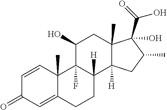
C1(=O)C=C2CCC3([H])C(F)(C2(C)C=C1)C(O)CC1(C)C3([H])CC(C)C1(O)C(=O)O
